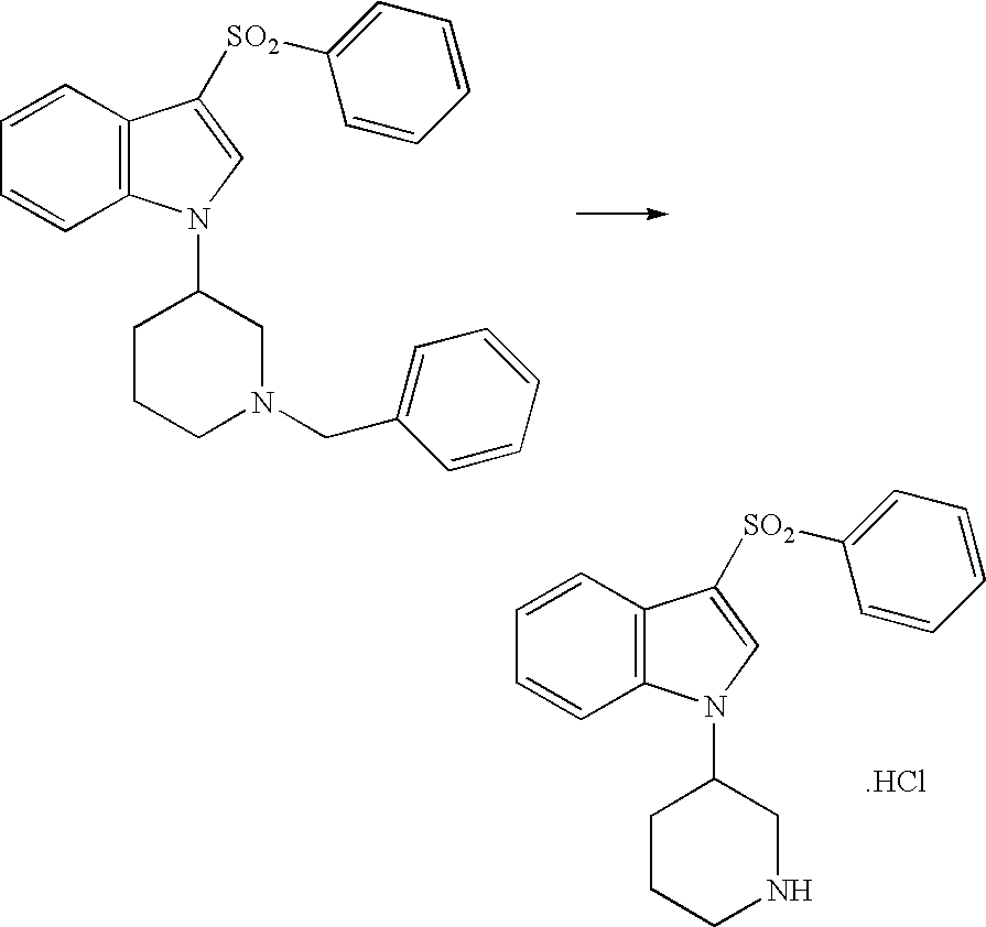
C12=C(C=CC=C1)C([SO2]C1=CC=CC=C1)=CN2C1CCCN(CC2=CC=CC=C2)C1.C12=C(C=CC=C1)C([SO2]C1=CC=CC=C1)=CN2C1CCCNC1.[.HCl]
